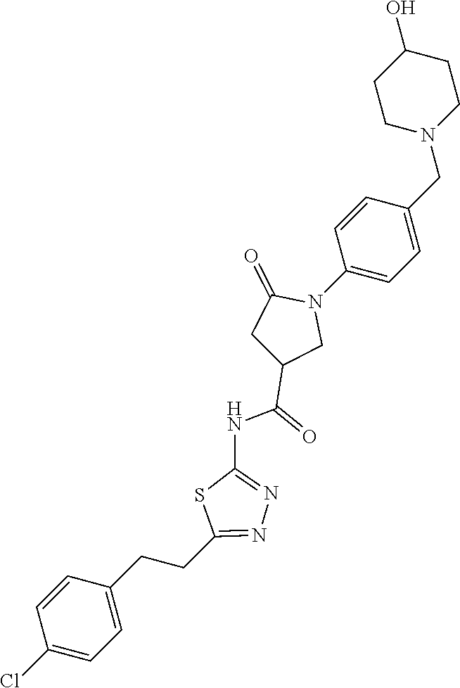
C1CN(CC2=CC=C(N3C(=O)CC(C(=O)NC4=NN=C(CCC5=CC=C(Cl)C=C5)S4)C3)C=C2)CCC1O
